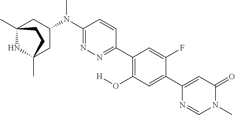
C12(C)NC(C)(CC(N(C3=NN=C(C4=C(O[H])C=C(C5=CC(=O)N(C)C=N5)C(F)=C4)C=C3)C)C1)CC2
